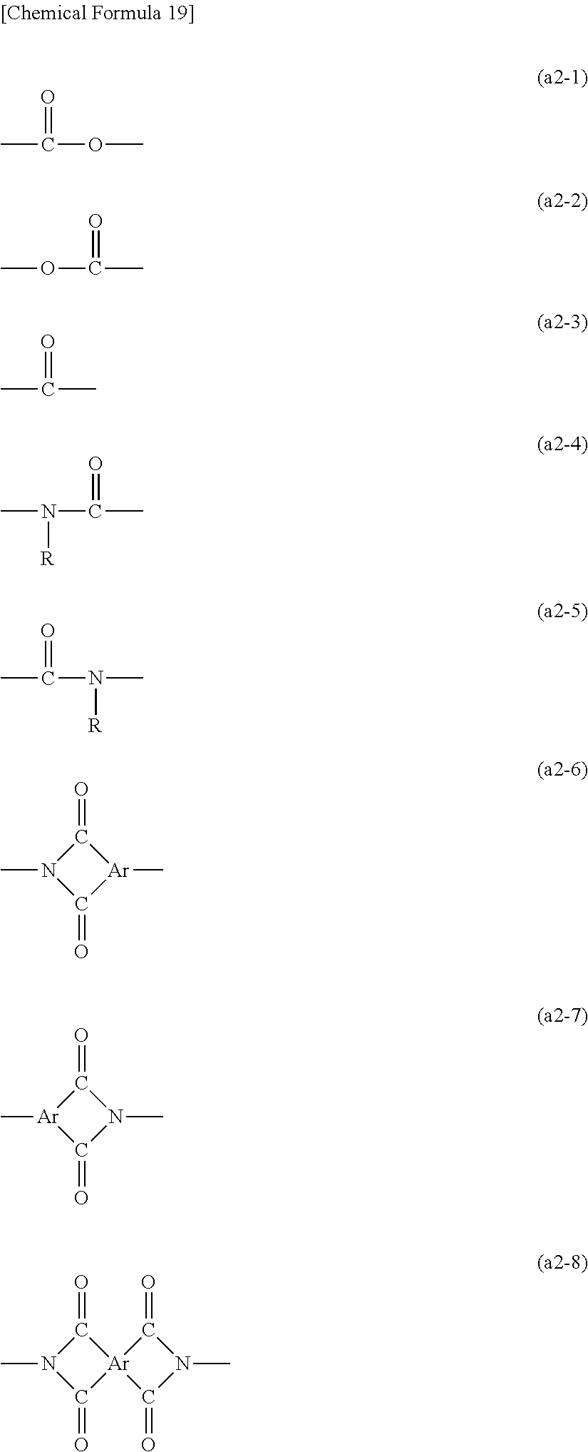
CC(=O)OC.COC(C)=O.CC(C)=O.CN(C(=O)C)[R].CC(=O)N(C)[R].C1(=O)[Ar](C)C(=O)N1C.C1(=O)N(C)C(=O)[Ar]12C(=O)N(C)C2=O.C1(=O)N(C)C(=O)[Ar]1C
